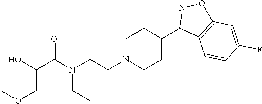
CCN(CCN1CCC(C2C3=C(ON2)C=C(F)C=C3)CC1)C(C(COC)O)=O
